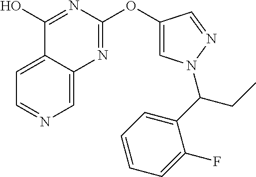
C1=C2C(=CN=C1)N=C(OC1=CN(C(C3=CC=CC=C3F)CC)N=C1)N=C2O
